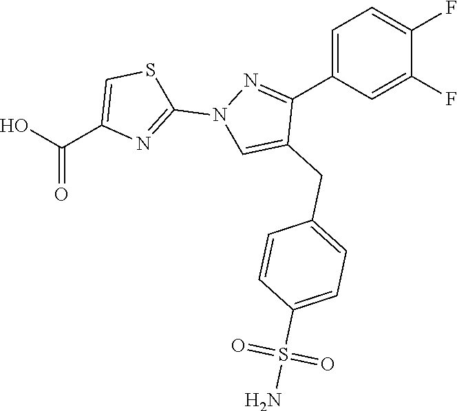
C1=C(C2=NN(C3=NC(C(=O)O)=CS3)C=C2CC2=CC=C(S(N)(=O)=O)C=C2)C=C(F)C(F)=C1
